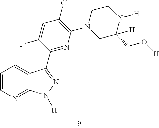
C1=CN=C2C(=C1)C(C1=NC(N3CC([H])(CO[H])N([H])CC3)=C(Cl)C=C1F)=NN2[H]
